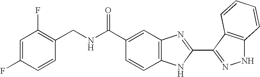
C(C1=CC2=C(C=C1)NC(C1=NNC3=C1C=CC=C3)=N2)(=O)NCC1=C(F)C=C(F)C=C1
